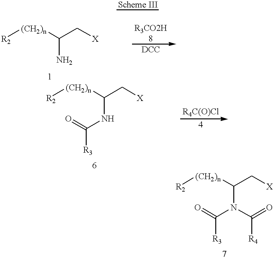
[R2][(CH2)n]C(N)C[X].[R2][(CH2)n]C(N(C(=O)[R3])C(=O)[R4])C[X].[R2][(CH2)n]C(NC(=O)[R3])C[X]
